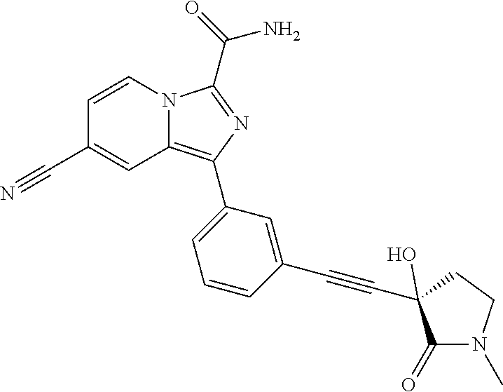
C1=CN2C(=C(C3=CC=CC(C#CC4(O)C(=O)N(C)CC4)=C3)N=C2C(N)=O)C=C1C#N
